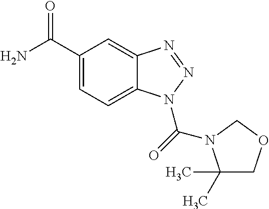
C1(C(N)=O)=CC=C2C(=C1)N=NN2C(=O)N1C(C)(C)COC1
